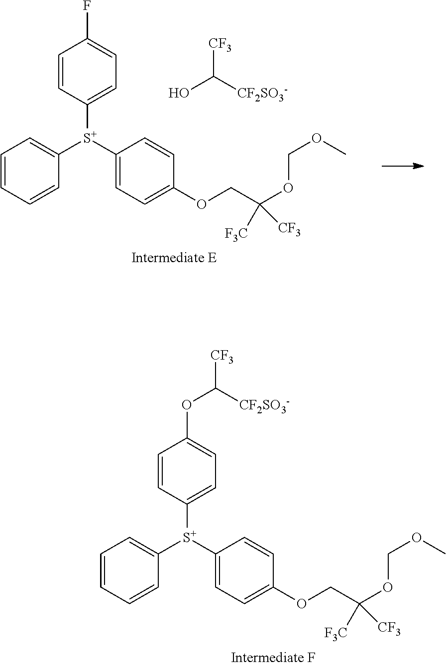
C1=CC=CC([S+](C2=CC=C(OCC(OCOC)([F3C])[CF3])C=C2)C2=CC=C(F)C=C2)=C1.[CF3]C([CF2SO3-])O.C1=CC=CC([S+](C2=CC=C(OCC(OCOC)([F3C])[CF3])C=C2)C2=CC=C(OC([CF3])[CF2SO3-])C=C2)=C1
